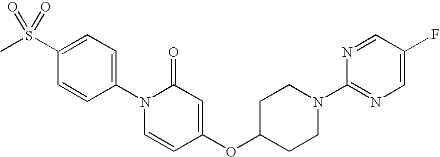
C1=C(S(C)(=O)=O)C=CC(N2C=CC(OC3CCN(C4=NC=C(F)C=N4)CC3)=CC2=O)=C1
